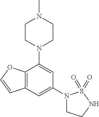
C12=C(C=C(N3CCNS3(=O)=O)C=C1N1CCN(C)CC1)C=CO2
